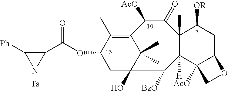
C1(OC(C2C([Ph])N2)=O)CC2(O)C(C)(C)C(=C1C)C([AcO])C(=O)C1(C)C([OR])CC3C([AcO])(C1([H])C2[BzO])CO3
